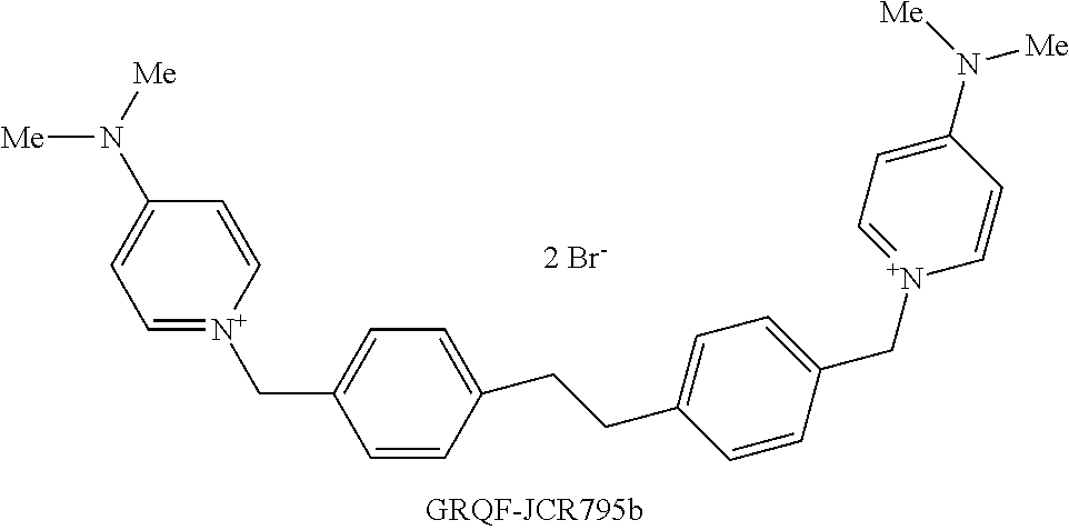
C1=[N+](CC2=CC=C(CCC3=CC=C(C[N+]4=CC=C(N([Me])[Me])C=C4)C=C3)C=C2)C=CC(N([Me])[Me])=C1
